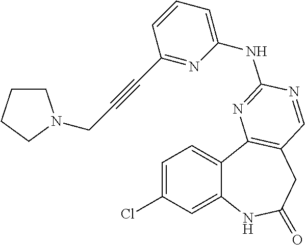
C1=C(Cl)C=C2C(=C1)C1=C(CC(=O)N2)C=NC(NC2=CC=CC(C#CCN3CCCC3)=N2)=N1
